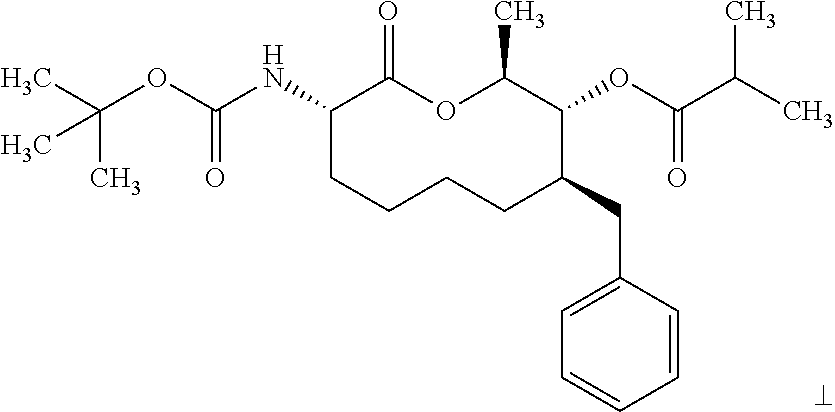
C1(NC(OC(C)(C)C)=O)CCCCC(CC2=CC=CC=C2)C(OC(=O)C(C)C)C(C)OC1=O
